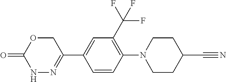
C1OC(=O)NN=C1C1=CC(C(F)(F)F)=C(N2CCC(C#N)CC2)C=C1
